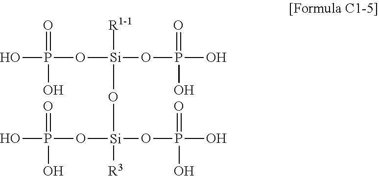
[Si]([R1-1])(O[Si]([R3])(OP(O)(O)=O)OP(O)(=O)O)(OP(O)(=O)O)OP(O)(=O)O
